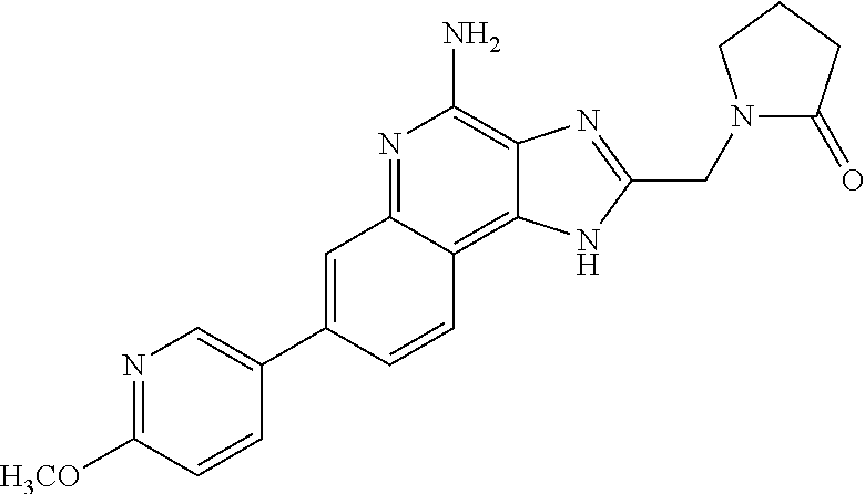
C1=C(C2=CN=C([H3CO])C=C2)C=CC2=C3C(=C(N)N=C12)N=C(CN1C(=O)CCC1)N3
